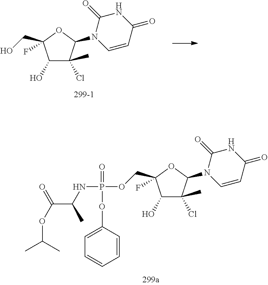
C1(O)C(C)(Cl)C(N2C=CC(=O)NC2=O)OC1(CO)F.C1(O)C(C)(Cl)C(N2C=CC(=O)NC2=O)OC1(COP(NC(C(=O)OC(C)C)C)(=O)OC1=CC=CC=C1)F
